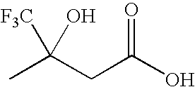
CC(CC(O)=O)([F3C])O
